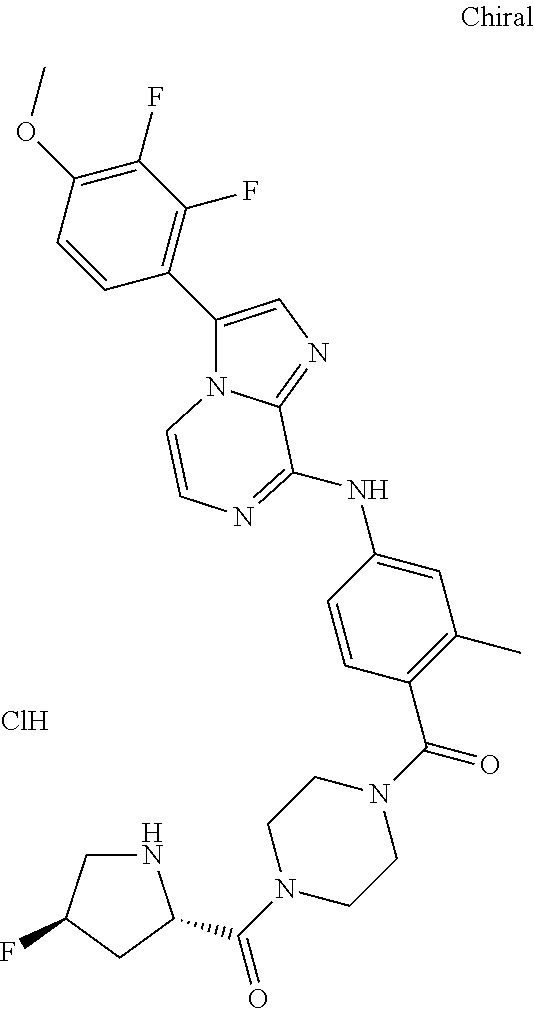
Cl.C1N(C(=O)C2NCC(F)C2)CCN(C(C2=C(C)C=C(NC3=NC=CN4C(C5=C(F)C(F)=C(OC)C=C5)=CN=C43)C=C2)=O)C1
